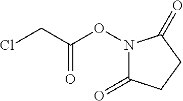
N1(OC(=O)CCl)C(=O)CCC1=O
